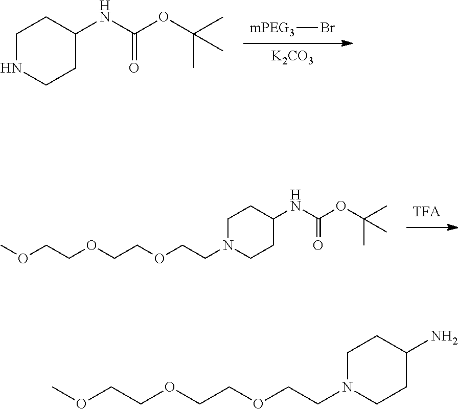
[mPEG3]Br.[K2CO3].C1NCCC(NC(OC(C)(C)C)=O)C1.C1CC(NC(OC(C)(C)C)=O)CCN1CCOCCOCCOC.C1CC(N)CCN1CCOCCOCCOC
